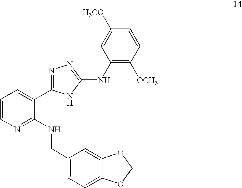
C1=CN=C(NCC2=CC=C3C(=C2)OCO3)C(C2=NN=C(NC3=C([OCH3])C=CC([H3CO])=C3)N2)=C1
